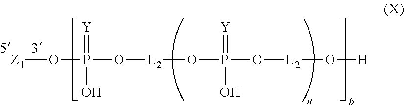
O([Z1])P(=[Y])(O)O[L2]OP(=[Y])(O)O[L2]O[H]
